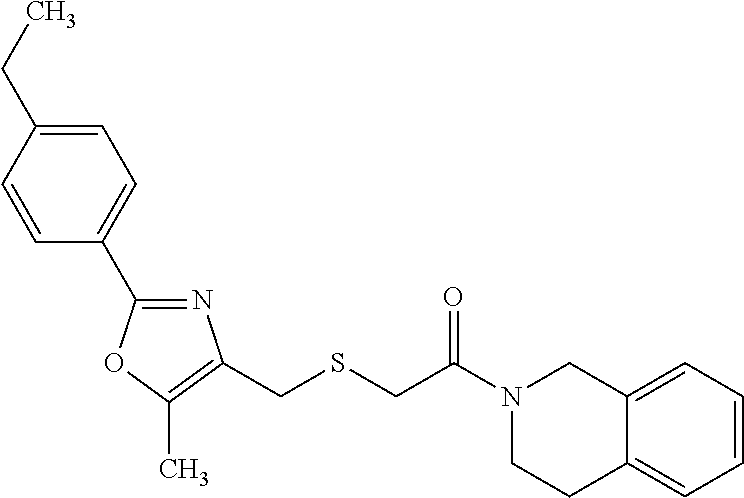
C1(CC)=CC=C(C2=NC(CSCC(N3CCC4=CC=CC=C4C3)=O)=C(C)O2)C=C1
